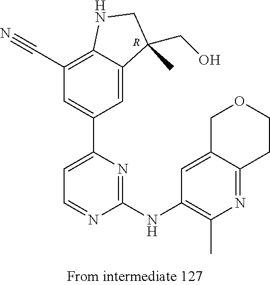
[R].C12=C(C#N)C=C(C3=CC=NC(NC4=C(C)N=C5C(=C4)COCC5)=N3)C=C1C(CO)(C)CN2
